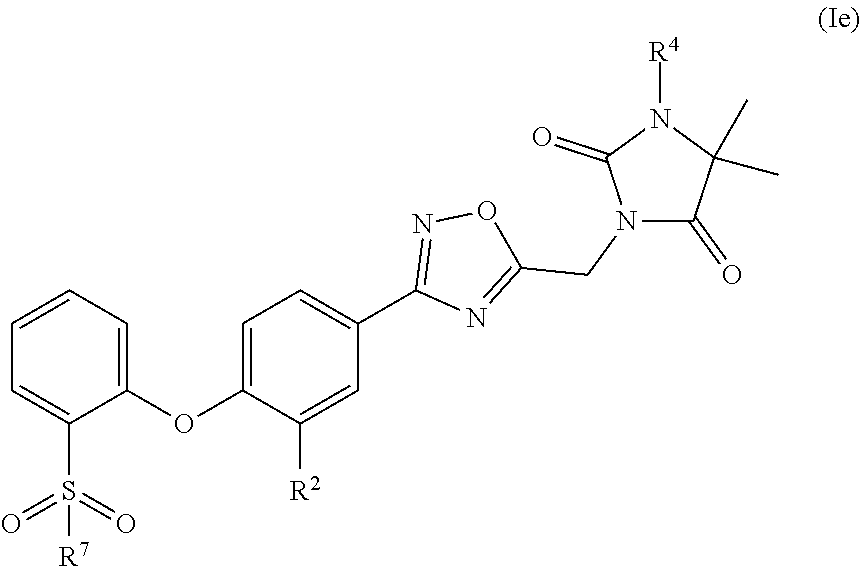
C1(C2=CC=C(OC3=CC=CC=C3S(=O)([R7])=O)C([R2])=C2)=NOC(CN2C(=O)C(C)(C)N([R4])C2=O)=N1
